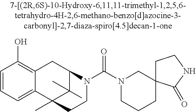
C1=CC=C2C(=C1O)CC1C(C)(C)C2(C)CCN1C(N1CCCC2(C1)CCNC2=O)=O
